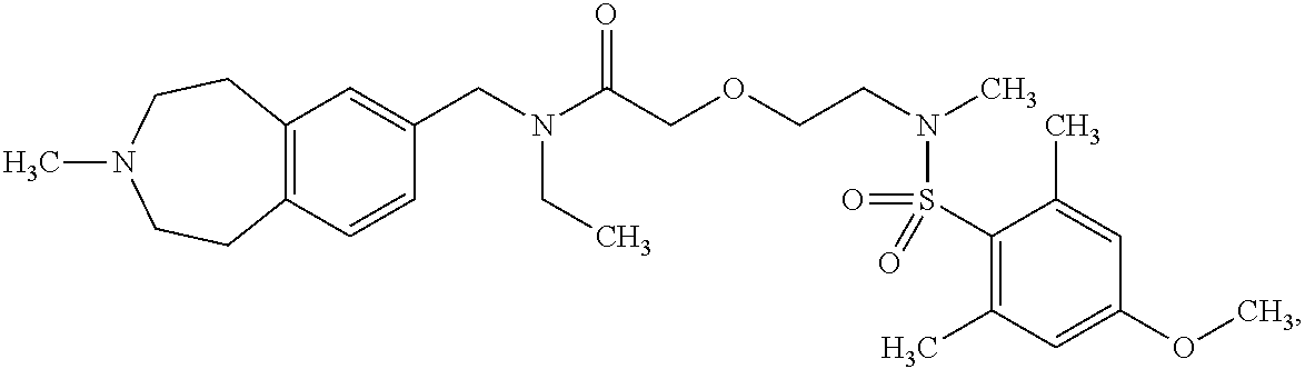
C1=CC(CN(C(COCCN(C)S(=O)(=O)C2=C(C)C=C(OC)C=C2C)=O)CC)=CC2=C1CCN(C)CC2
